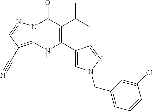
N12C(=C(C#N)C=N1)NC(C1=CN(CC3=CC=CC(Cl)=C3)N=C1)=C(C(C)C)C2=O
